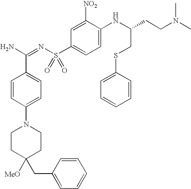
C1CC([MeO])(CC2=CC=CC=C2)CCN1C1=CC=C(C(N)=NS(C2=CC=C(NC(CCN(C)C)CSC3=CC=CC=C3)C([NO2])=C2)(=O)=O)C=C1
